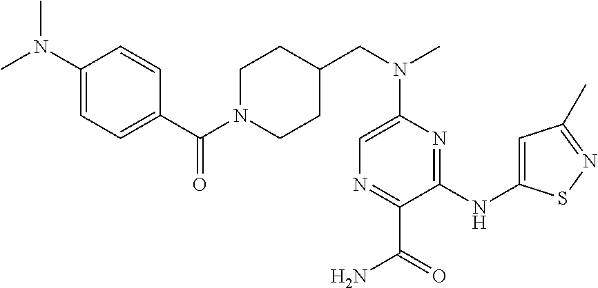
N(C1=CN=C(C(N)=O)C(NC2=CC(C)=NS2)=N1)(CC1CCN(C(C2=CC=C(N(C)C)C=C2)=O)CC1)C
